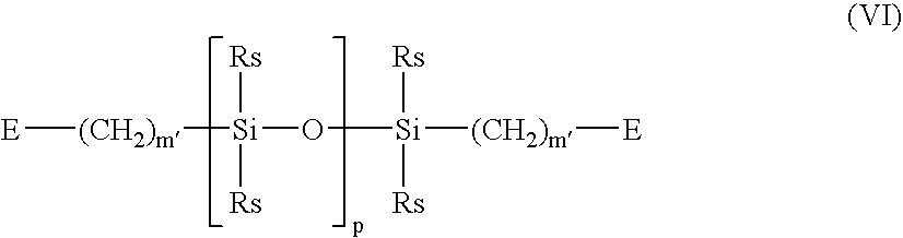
[E][(CH2)m][Si]([Rs])([Rs])O[Si]([Rs])([Rs])[(CH2)m][E]
